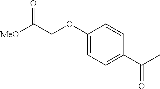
C1(OCC([MeO])=O)=CC=C(C(C)=O)C=C1
